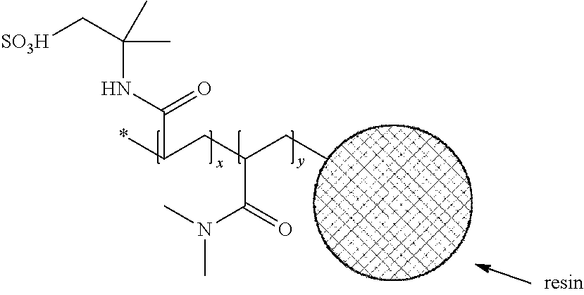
*C(CC(C(=O)N(C)C)CC)C(NC(C[SO3H])(C)C)=O
